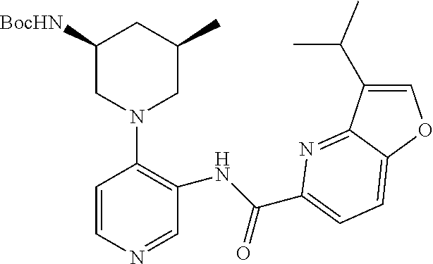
C1([BocHN])CN(C2=C(NC(C3=CC=C4C(=N3)C(C(C)C)=CO4)=O)C=NC=C2)CC(C)C1
